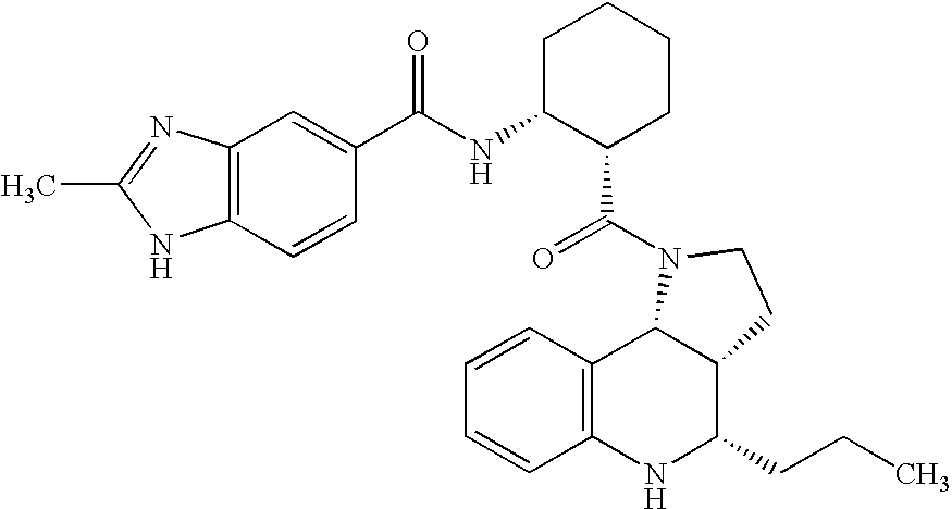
C12=C(NC(CCC)C3C1N(C(=O)C1CCCCC1NC(C1=CC4=C(C=C1)NC(C)=N4)=O)CC3)C=CC=C2
